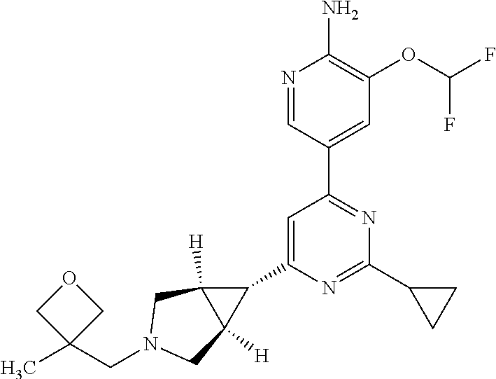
N1=CC(C2=NC(C3CC3)=NC(C3C4([H])C3([H])CN(CC3(C)COC3)C4)=C2)=CC(OC(F)F)=C1N
